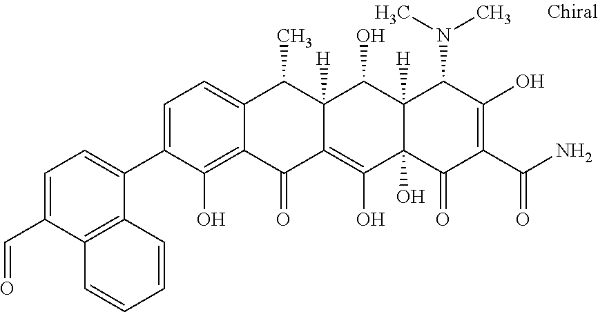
C1=C(C2=CC=C(C=O)C3=C2C=CC=C3)C(O)=C2C(=C1)C(C)C1([H])C(=C(O)C3(O)C([H])(C1O)C(N(C)C)C(O)=C(C(N)=O)C3=O)C2=O
